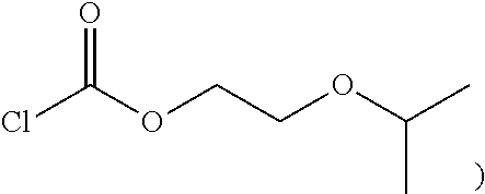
ClC(OCCOC(C)C)=O
